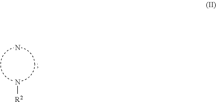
N[R2].N
